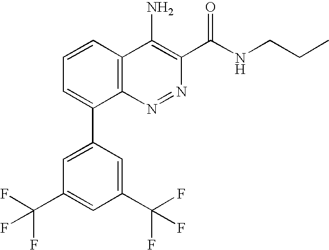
C1(C(F)(F)F)=CC(C2=CC=CC3=C2N=NC(C(NCCC)=O)=C3N)=CC(C(F)(F)F)=C1
